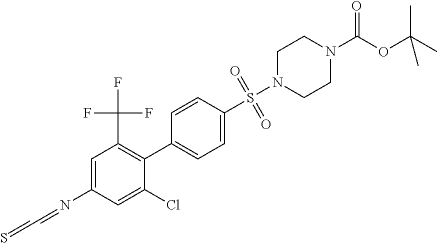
C1=CC(S(N2CCN(C(OC(C)(C)C)=O)CC2)(=O)=O)=CC=C1C1=C(C(F)(F)F)C=C(N=CC=S)C=C1Cl
